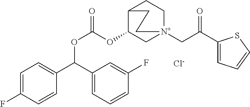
FC1=CC=C(C(C2=CC=CC(F)=C2)OC(=O)OC2C[N+]3(CC(=O)C4=CC=CS4)CCC2CC3)C=C1.[Cl-]
